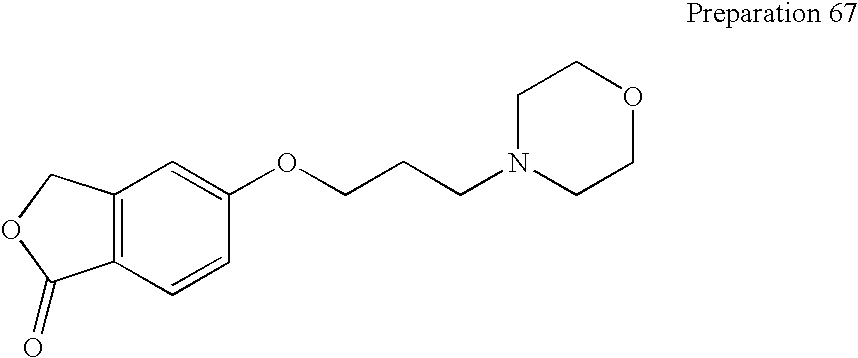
C12=C(C=CC(OCCCN3CCOCC3)=C1)C(=O)OC2
